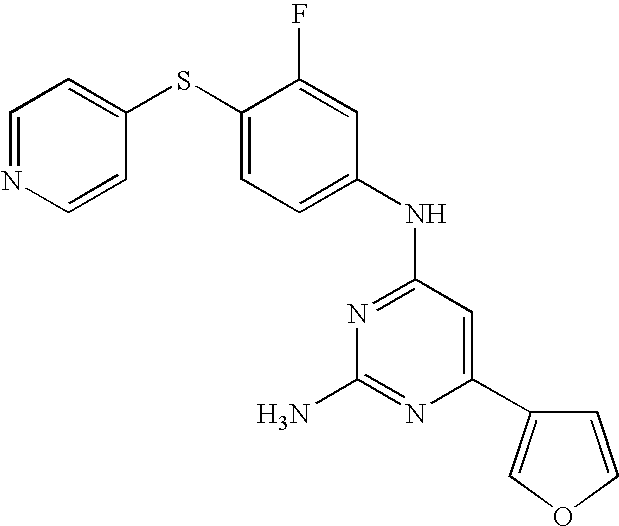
C1=CN=CC=C1SC1=CC=C(NC2=NC(N)=NC(C3=COC=C3)=C2)C=C1F
